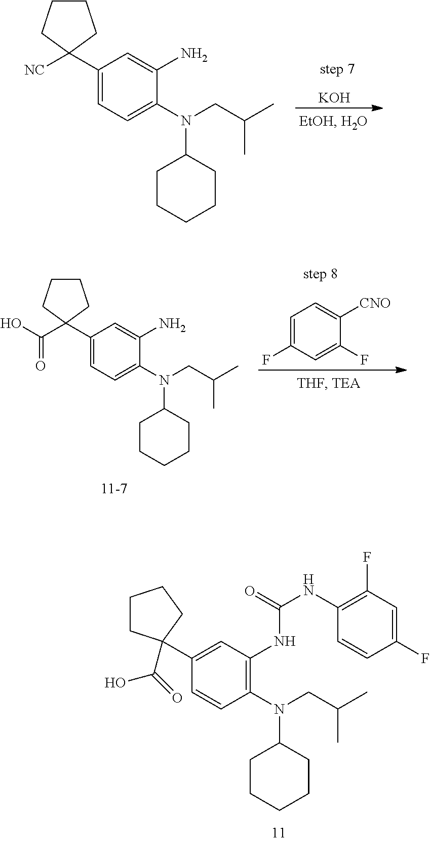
C1(NC(=O)NC2=C(N(C3CCCCC3)CC(C)C)C=CC(C3(C(O)=O)CCCC3)=C2)=C(F)C=C(F)C=C1.[KOH].C1(C2([NC])CCCC2)=CC=C(N(CC(C)C)C2CCCCC2)C(N)=C1.C1(C2(C(O)=O)CCCC2)=CC=C(N(CC(C)C)C2CCCCC2)C(N)=C1.C1=C(F)C=C(F)C([CNO])=C1
